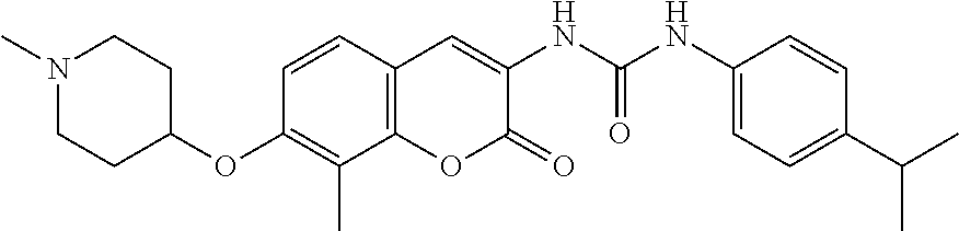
C1(NC(NC2=CC3=C(OC2=O)C(C)=C(OC2CCN(C)CC2)C=C3)=O)=CC=C(C(C)C)C=C1
